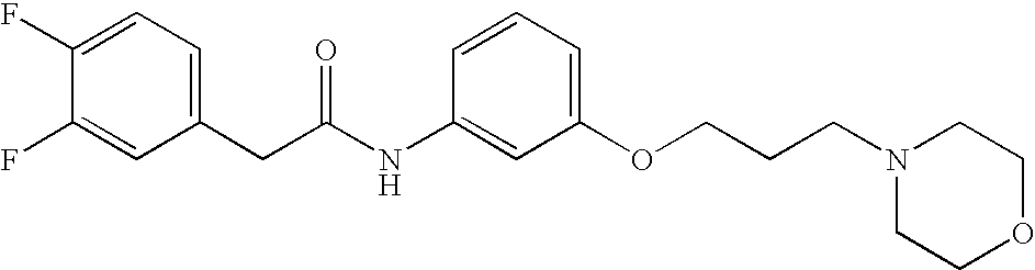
C1(F)=CC=C(CC(NC2=CC(OCCCN3CCOCC3)=CC=C2)=O)C=C1F
